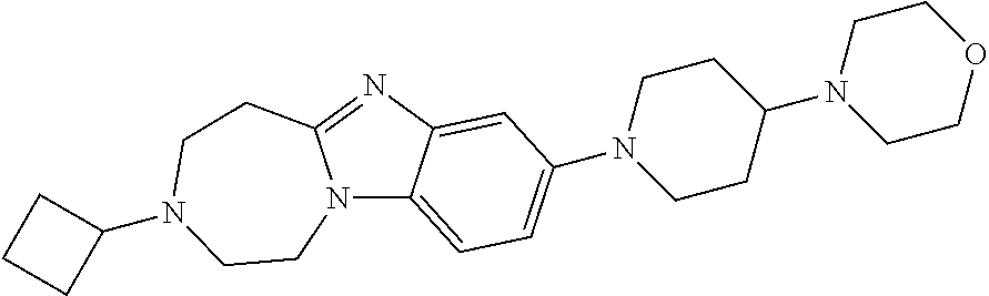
N12C3=CC=C(N4CCC(N5CCOCC5)CC4)C=C3N=C1CCN(C1CCC1)CC2
